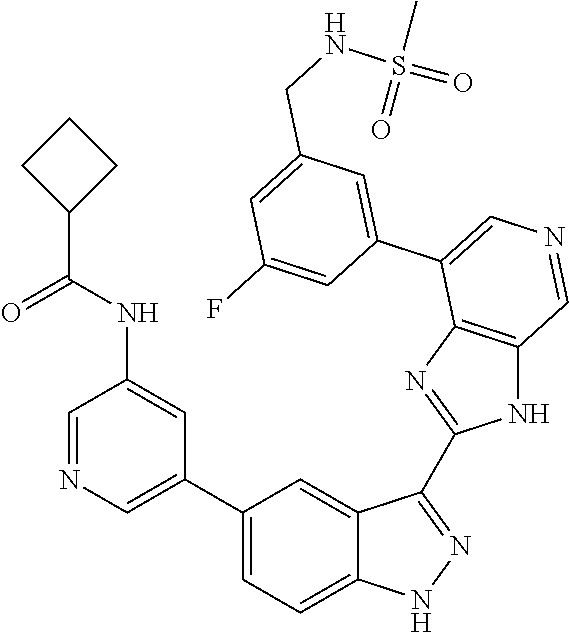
C1(C2=CN=CC(NC(C3CCC3)=O)=C2)=CC=C2C(=C1)C(C1=NC3=C(N1)C=NC=C3C1=CC(CNS(=O)(C)=O)=CC(F)=C1)=NN2
